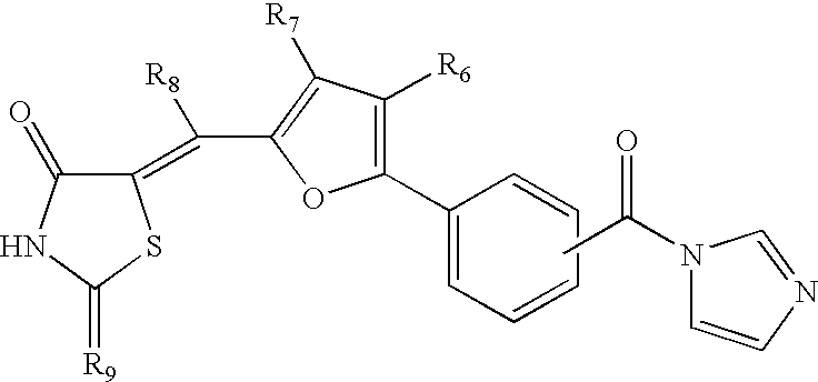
CC(N1C=CN=C1)=O.C1(=C(C2=C([R7])C([R6])=C(C3=CC=CC=C3)O2)[R8])C(=O)NC(=[R9])S1
